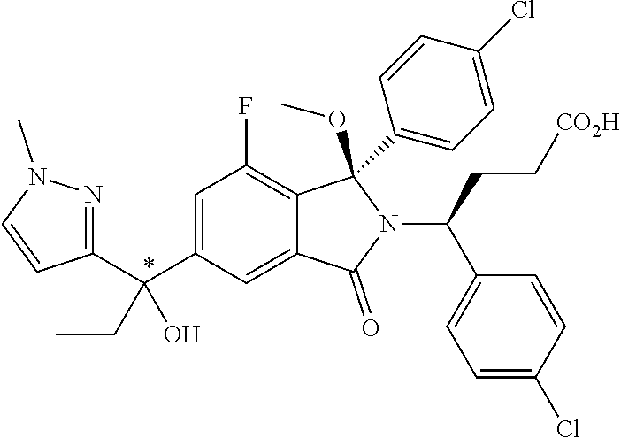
C1(C(C2=CC(F)=C3C(=C2)C(=O)N(C(CC[CO2H])C2=CC=C(Cl)C=C2)C3(C2=CC=C(Cl)C=C2)OC)(O)CC)=NN(C)C=C1
